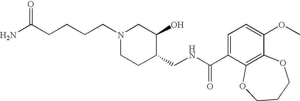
C(CCCN1CCC(CNC(C2=CC=C(OC)C3=C2OCCCO3)=O)C(O)C1)C(N)=O
